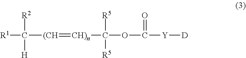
[(CH](=[CH)n]C([R5])(OC(=O)[Y][D])[R5])C([R2])([R1])[H]
